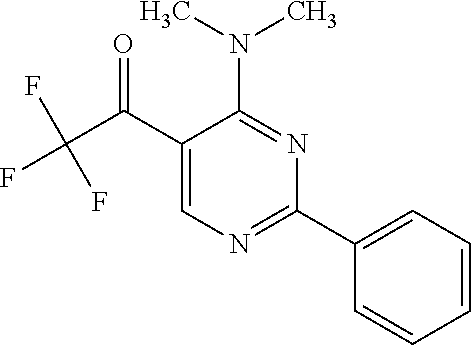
C(C(C1=CN=C(C2=CC=CC=C2)N=C1N(C)C)=O)(F)(F)F
